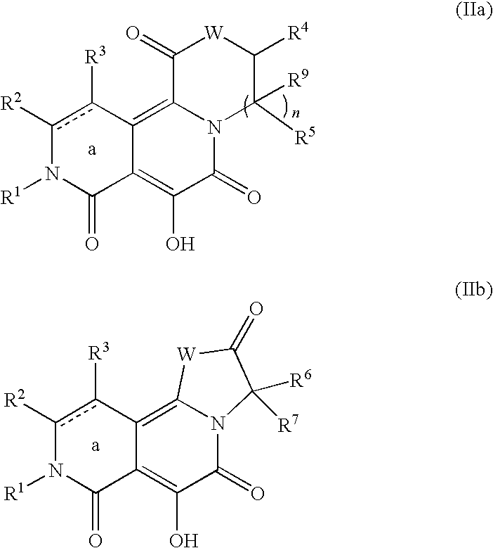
C1(=O)N2C(=C3C(=C1O)C(=O)N([R1])c([R2])c3[R3])C(=O)[W]C([R4])C2([R9])[R5].C1(=O)N2C(=C3C(=C1O)C(=O)N([R1])c([R2])c3[R3])[W]C(=O)C2([R6])[R7]
